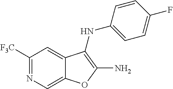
C1([F3C])=NC=C2C(=C1)C(NC1=CC=C(F)C=C1)=C(N)O2
